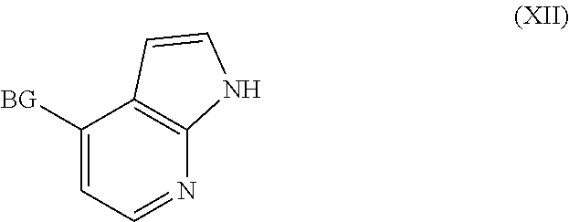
C1([BG])=CC=NC2=C1C=CN2
